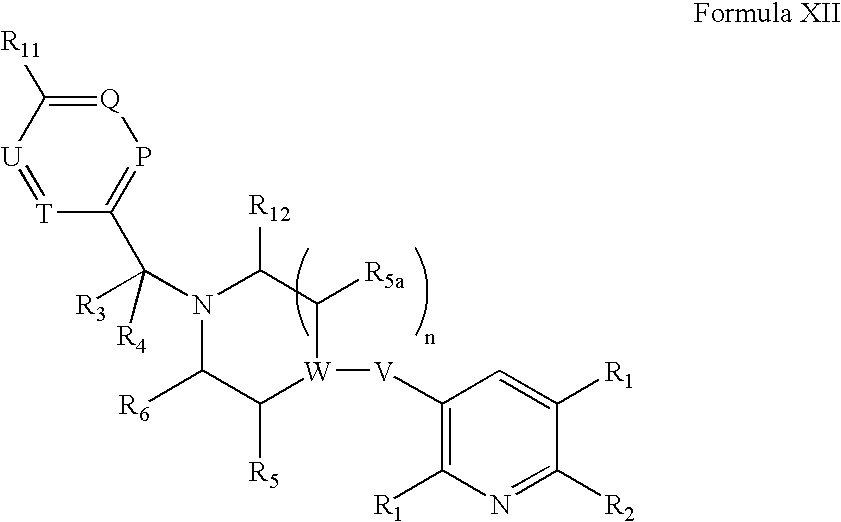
C1([R6])C([R5])[W]([V]C2=C([R1])N=C([R2])C([R1])=C2)C([R5a])C([R12])N1C([R4])([R3])C1=P[Q]=C([R11])[U]=[T]1
